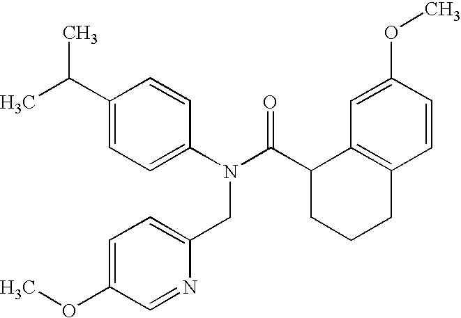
C1(C(N(C2=CC=C(C(C)C)C=C2)CC2=CC=C(OC)C=N2)=O)CCCC2=C1C=C(OC)C=C2
